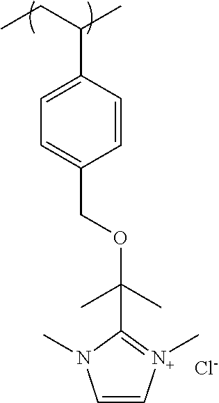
C1=C(C(CC)C)C=CC(COC(C)(C)C2=[N+](C)C=CN2C)=C1.[Cl-]
